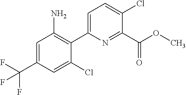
C1=C(C2=C(N)C=C(C(F)(F)F)C=C2Cl)N=C(C(=O)OC)C(Cl)=C1
